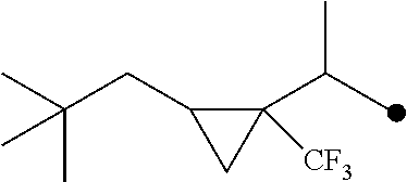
C1([CF3])(C(C)C)C(CC(C)(C)C)C1
